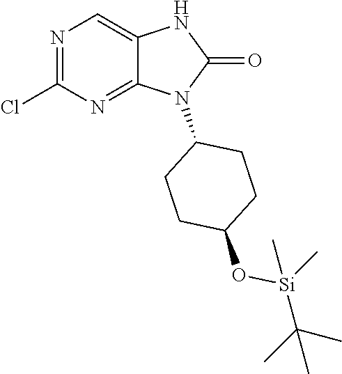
C1(Cl)=NC=C2C(=N1)N(C1CCC(O[Si](C)(C(C)(C)C)C)CC1)C(=O)N2
